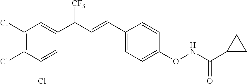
C1(Cl)=CC(C(C=CC2=CC=C(ONC(C3CC3)=O)C=C2)[CF3])=CC(Cl)=C1Cl
